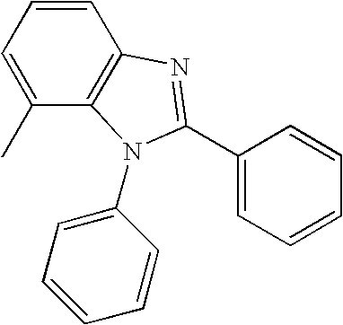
C1(C)=CC=CC2=C1N(C1=CC=CC=C1)C(C1=CC=CC=C1)=N2
